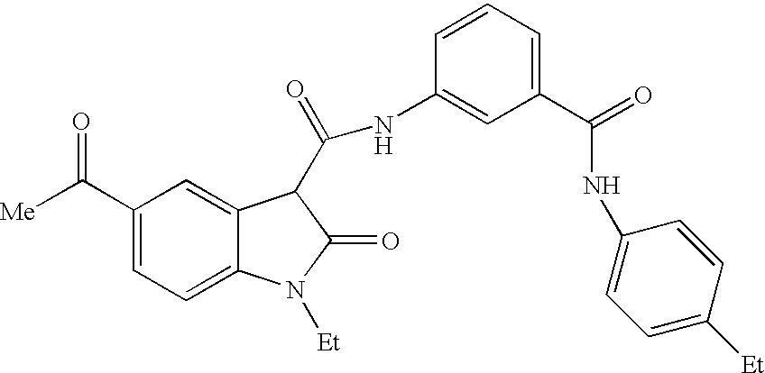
[Me]C(C1=CC=C2C(=C1)C(C(=O)NC1=CC(C(NC3=CC=C([Et])C=C3)=O)=CC=C1)C(=O)N2[Et])=O
